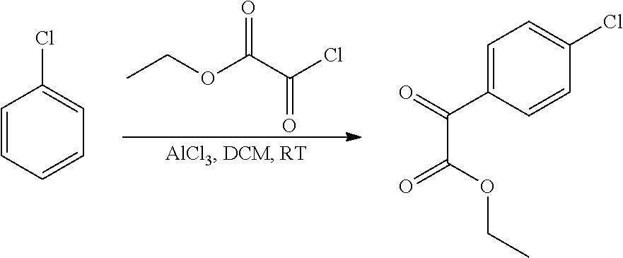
CCOC(C(Cl)=O)=O.C1=CC=CC=C1Cl.C1=C(C(=O)C(OCC)=O)C=CC(Cl)=C1
